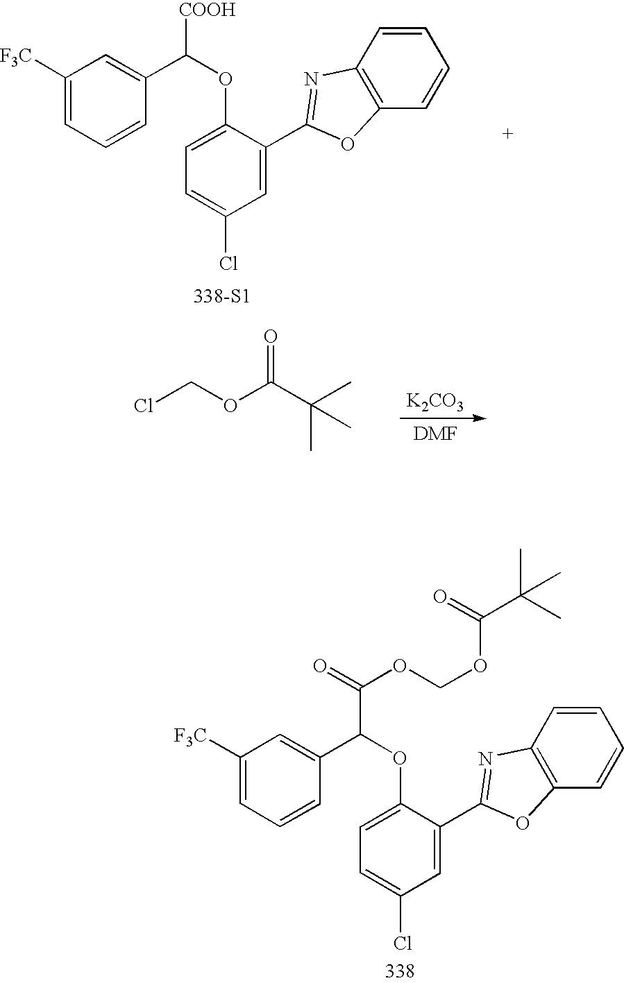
C1([F3C])=CC=CC(C(OC2=CC=C(Cl)C=C2C2=NC3=C(O2)C=CC=C3)C(=O)OCOC(C(C)(C)C)=O)=C1.C1([F3C])=CC=CC(C(OC2=CC=C(Cl)C=C2C2=NC3=C(O2)C=CC=C3)[COOH])=C1.[338-S1].ClCOC(C(C)(C)C)=O.[K2CO3]
